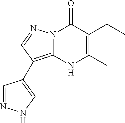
N12C(=C(C3=CNN=C3)C=N1)NC(C)=C(CC)C2=O
